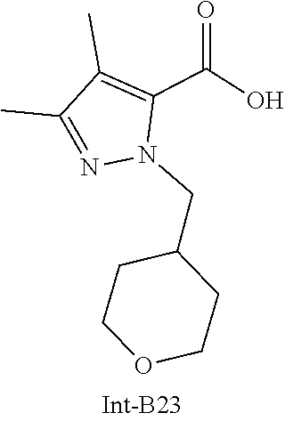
C1COCCC1CN1C(C(=O)O)=C(C)C(C)=N1
